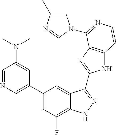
C1=C(C2=CC(F)=C3C(=C2)C(C2=NC4=C(N2)C=CN=C4N2C=C(C)N=C2)=NN3)C=C(N(C)C)C=N1
